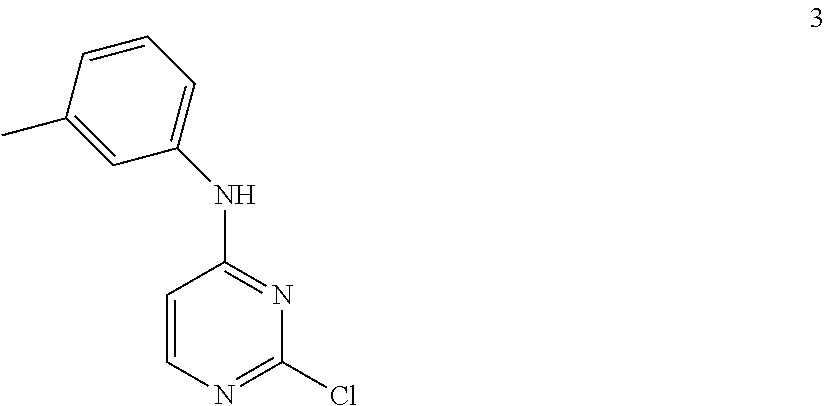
C1=CN=C(Cl)N=C1NC1=CC=CC(C)=C1
